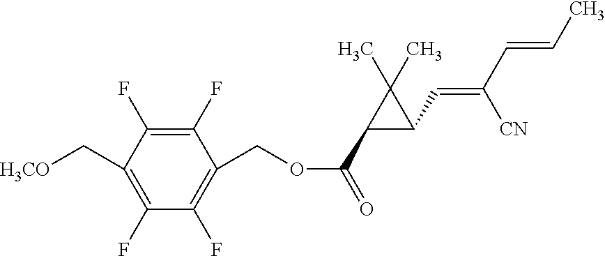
[H3CO]CC1=C(F)C(F)=C(COC(=O)C2C(C=C(C=CC)[CN])C2(C)C)C(F)=C1F
